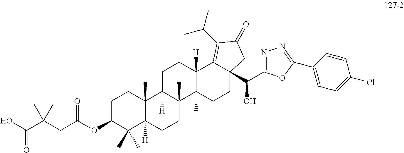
C1C(OC(CC(C(O)=O)(C)C)=O)C(C)(C)C2([H])C(C)(C1)C1([H])C(C)(CC2)C2(C)C([H])(CC1)C1=C(C(C)C)C(=O)CC1(C(C1=NN=C(C3=CC=C(Cl)C=C3)O1)O)CC2
